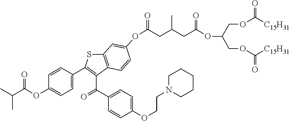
C1=C(C2=C(C(C3=CC=C(OCCN4CCCCC4)C=C3)=O)C3=C(S2)C=C(OC(=O)CC(CC(OC(COC([C15H31])=O)COC([C15H31])=O)=O)C)C=C3)C=CC(OC(C(C)C)=O)=C1
